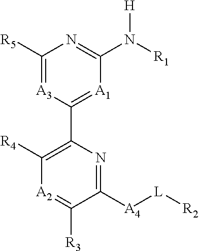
C1([R5])=[A3]C(C2=C([R4])[A2]=C([R3])C([A4][L][R2])=N2)=[A1]C(N([R1])[H])=N1
